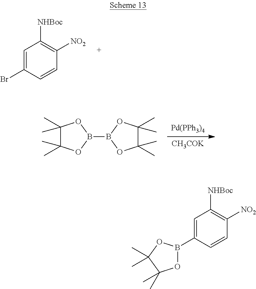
[CH3COK].[Pd(PPh3)4].C1(C)(C)C(C)(C)OB(B2OC(C)(C)C(C)(C)O2)O1.C1=C(Br)C=CC([NO2])=C1[NHBoc].C1=C(B2OC(C)(C)C(C)(C)O2)C=CC([NO2])=C1[NHBoc]
